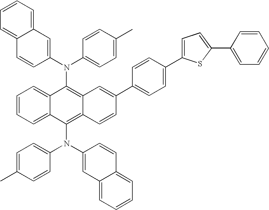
C12=C(N(C3=CC4=CC=CC=C4C=C3)C3=CC=C(C)C=C3)C3=CC=CC=C3C(N(C3=CC4=CC=CC=C4C=C3)C3=CC=C(C)C=C3)=C1C=CC(C1=CC=C(C3=CC=C(C4=CC=CC=C4)S3)C=C1)=C2
